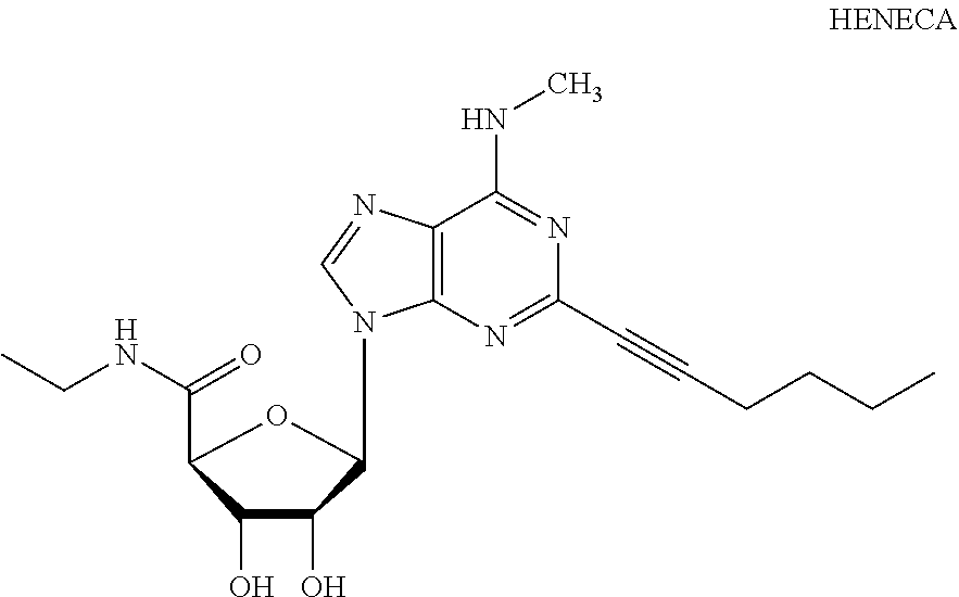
C(NC(C1C(O)C(O)C(N2C3=C(C(NC)=NC(C#CCCCC)=N3)N=C2)O1)=O)C
